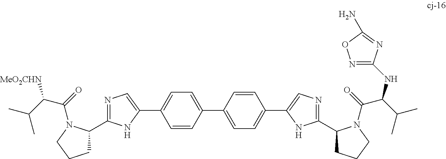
C1C(C2=NC=C(C3=CC=C(C4=CC=C(C5=CN=C(C6CCCN6C(C(NC6=NOC(N)=N6)C(C)C)=O)N5)C=C4)C=C3)N2)N(C(C([MeO2CHN])C(C)C)=O)CC1
